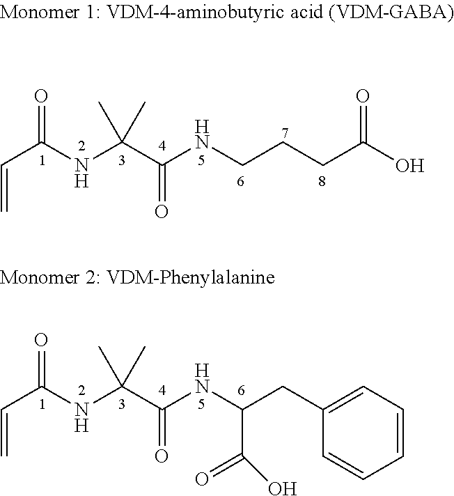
C(CCC(=O)O)NC(=O)C(NC(C=C)=O)(C)C.C(CC1=CC=CC=C1)(NC(=O)C(NC(C=C)=O)(C)C)C(=O)O
